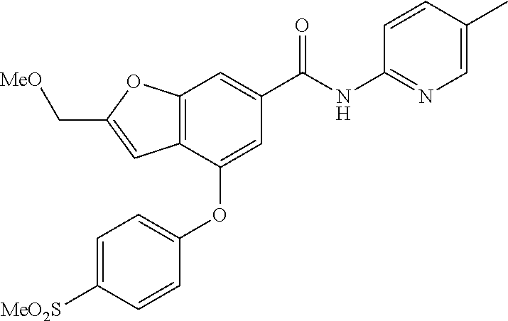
C12=C(C(OC3=CC=C([MeO2S])C=C3)=CC(C(NC3=NC=C(C)C=C3)=O)=C1)C=C(C[MeO])O2
